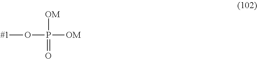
O(P([OM])([OM])=O)[#1]
